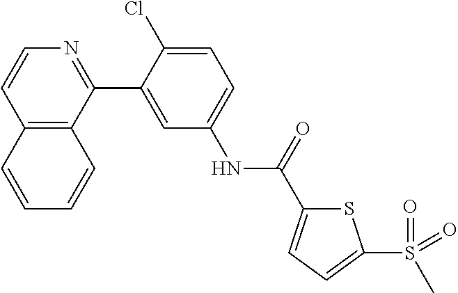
C12=C(C(C3=CC(NC(=O)C4=CC=C(S(C)(=O)=O)S4)=CC=C3Cl)=NC=C1)C=CC=C2
